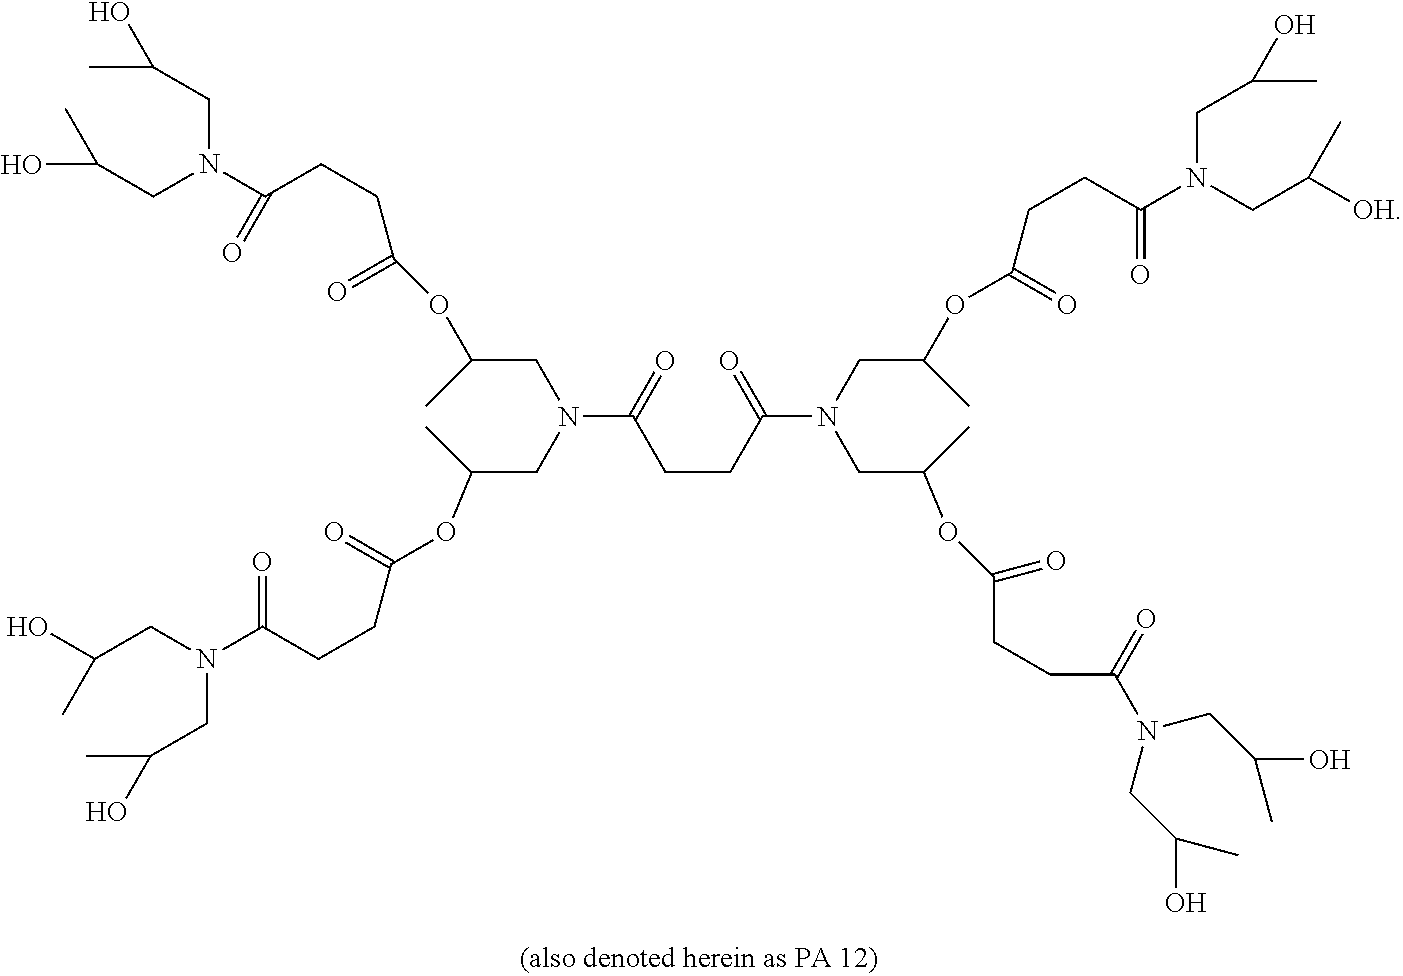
C(CC(N(CC(OC(CCC(N(CC(O)C)CC([OH])C)=O)=O)C)CC(C)OC(CCC(=O)N(CC(C)O)CC(C)O)=O)=O)C(N(CC(C)OC(=O)CCC(=O)N(CC(C)O)CC(O)C)CC(OC(CCC(N(CC(O)C)CC(C)O)=O)=O)C)=O
